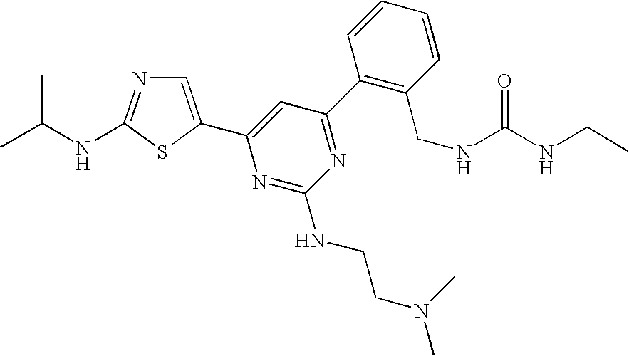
C1=C(C2=CC(C3=C(CNC(NCC)=O)C=CC=C3)=NC(NCCN(C)C)=N2)SC(NC(C)C)=N1
